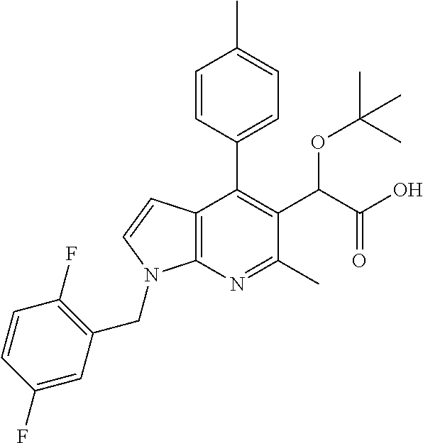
C12=C(N=C(C)C(C(C(O)=O)OC(C)(C)C)=C1C1=CC=C(C)C=C1)N(CC1=C(F)C=CC(F)=C1)C=C2
